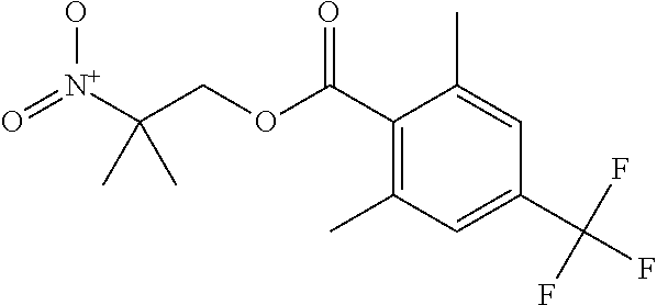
C1(C(OCC([N+](=O)O)(C)C)=O)=C(C)C=C(C(F)(F)F)C=C1C
